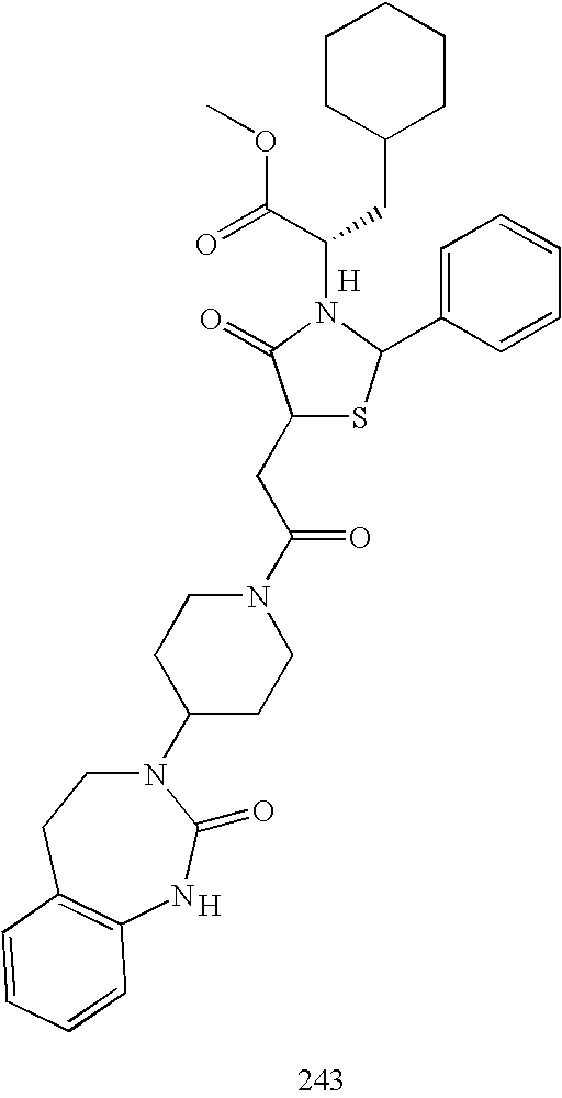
[H].C1(CC(N2CCC(N3CCC4=C(NC3=O)C=CC=C4)CC2)=O)SC(C2=CC=CC=C2)N(C(C(=O)OC)CC2CCCCC2)C1=O.[H]
